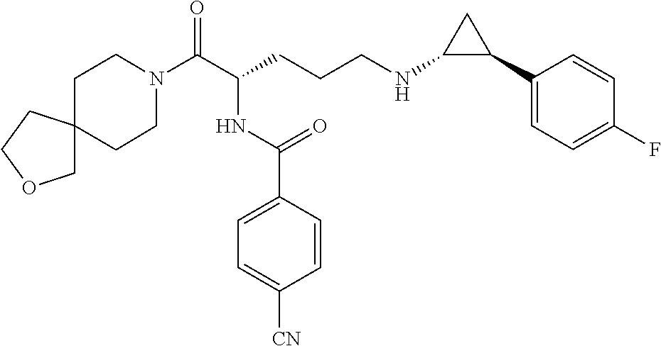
C1N(C(C(CCCNC2C(C3=CC=C(F)C=C3)C2)NC(C2=CC=C([CN])C=C2)=O)=O)CCC2(C1)COCC2
